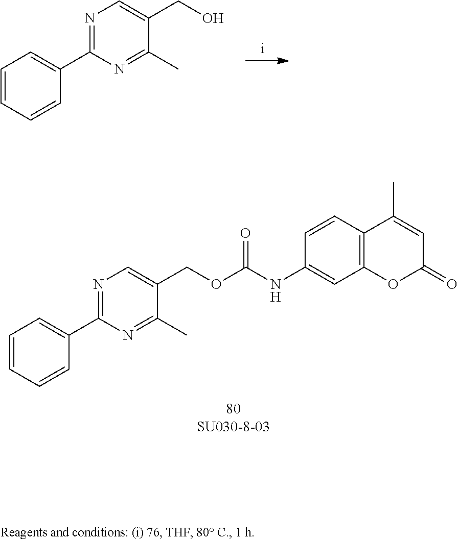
C1=C(NC(=O)OCC2=CN=C(C3=CC=CC=C3)N=C2C)C=CC2=C1OC(=O)C=C2C.C1=CC=CC(C2=NC=C(CO)C(C)=N2)=C1
